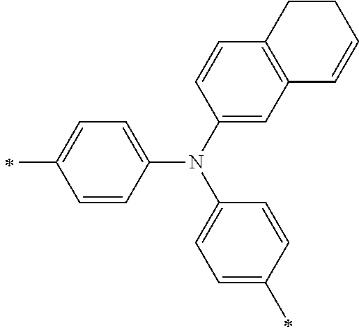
C1(C)=CC=C(N(C2=CC=C(C)C=C2)C2=CC3=C(C=C2)CCC=C3)C=C1
